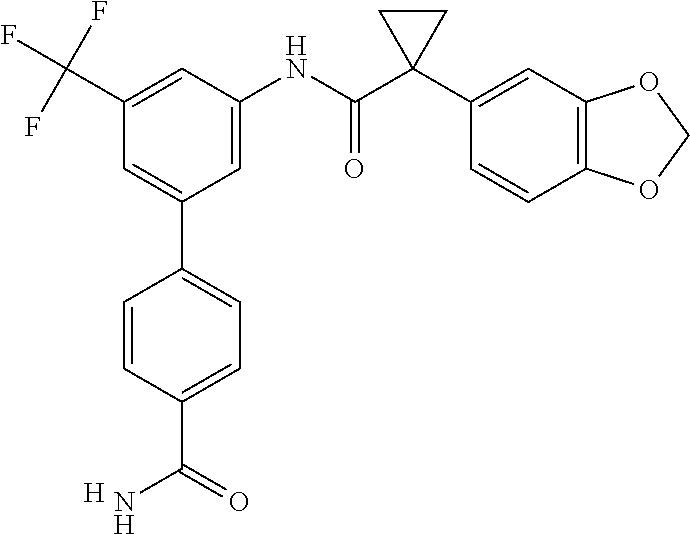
C1(C(F)(F)F)=CC(NC(C2(C3=CC4=C(C=C3)OCO4)CC2)=O)=CC(C2=CC=C(C(N)=O)C=C2)=C1.[H]
